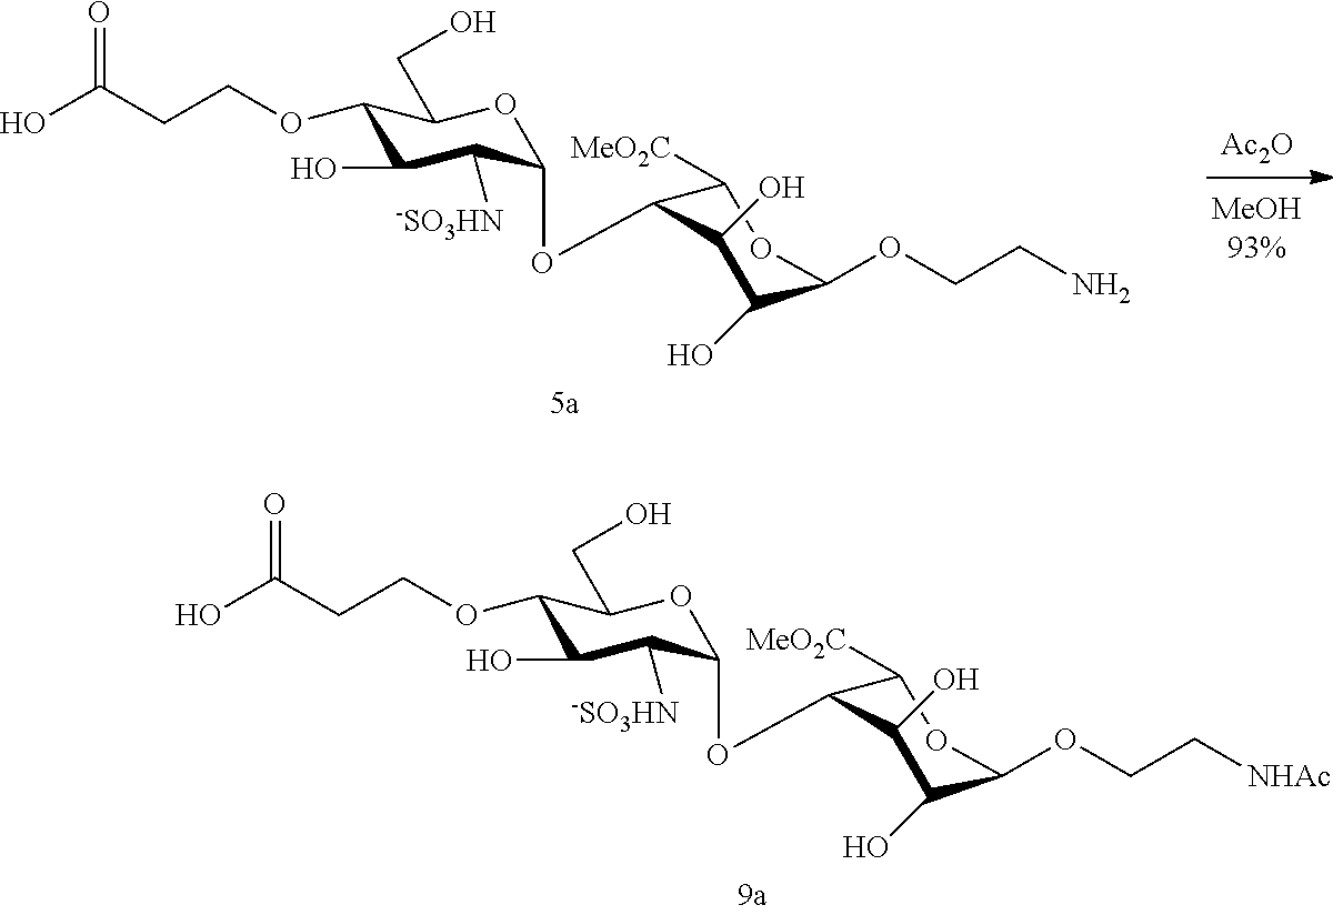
[Ac2O].OC(CCOC1C(O)C([-SO3HN])C(OC2C([MeO2C])OC(OCCN)C(O)C2O)OC1CO)=O.OC(CCOC1C(O)C([-SO3HN])C(OC2C([MeO2C])OC(OCC[NHAc])C(O)C2O)OC1CO)=O
